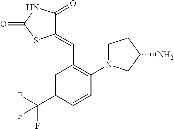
C1=CC(C(F)(F)F)=CC(C=C2C(=O)NC(=O)S2)=C1N1CCC(N)C1
